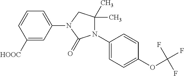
C1([HOOC])=CC(N2CC(C)(C)N(C3=CC=C(OC(F)(F)F)C=C3)C2=O)=CC=C1
